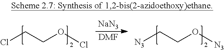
ClCCOCl.[NaN3].[DMF].[N3]CCO[N3]
